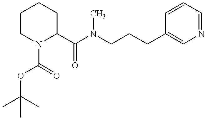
C(C1=CN=CC=C1)CCN(C(C1CCCCN1C(OC(C)(C)C)=O)=O)C
